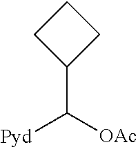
C1(C([OAc])[Pyd])CCC1
